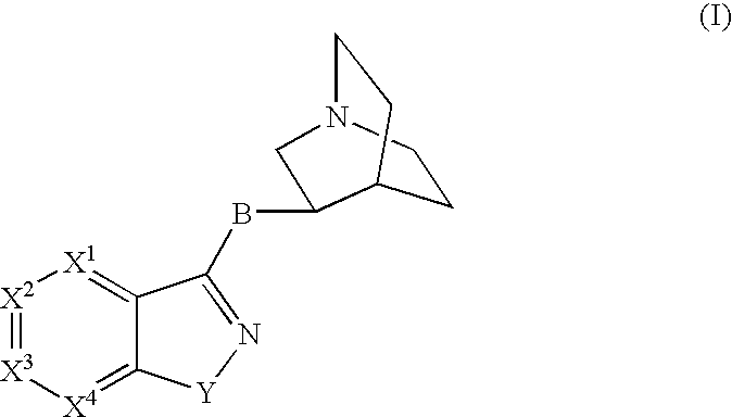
[X2]1=[X3][X4]=C2C(=[X1]1)C(BC1C3CCN(CC3)C1)=N[Y]2
